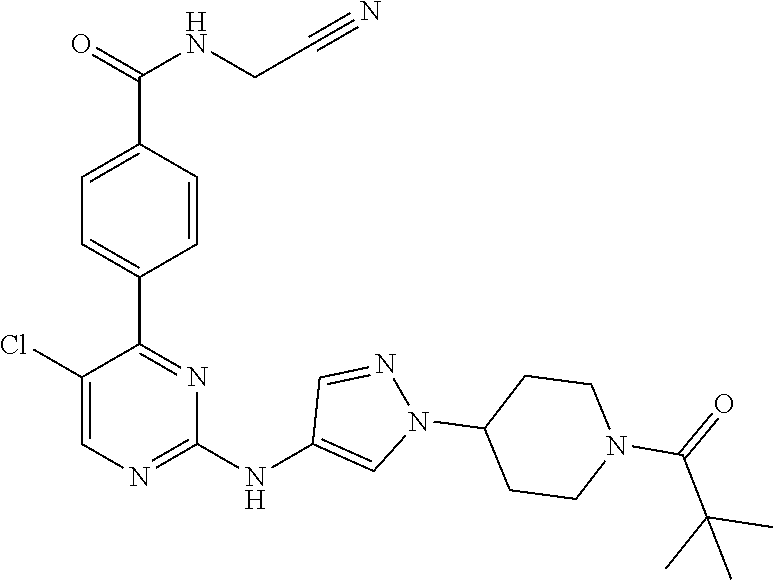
C1(C2=NC(NC3=CN(C4CCN(C(=O)C(C)(C)C)CC4)N=C3)=NC=C2Cl)=CC=C(C(NCC#N)=O)C=C1
